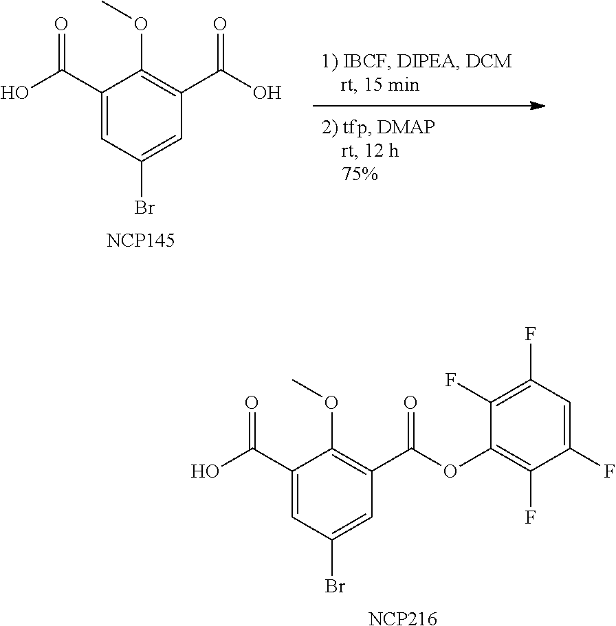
C1(C(O)=O)=CC(Br)=CC(C(OC2=C(F)C(F)=CC(F)=C2F)=O)=C1OC.[NCP216].C1(C(O)=O)=CC(Br)=CC(C(O)=O)=C1OC.[NCP145]
